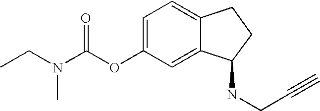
C1=C(OC(N(CC)C)=O)C=C2C(=C1)CCC2NCC#C
